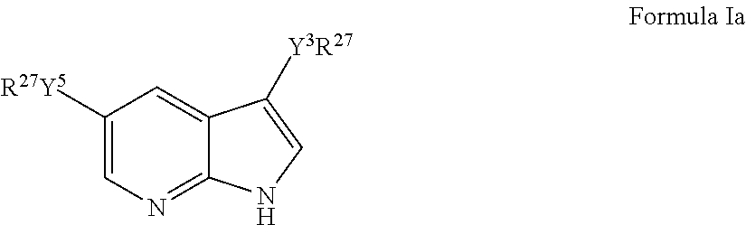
C1([R27Y5])=CN=C2C(=C1)C([Y3R27])=CN2
